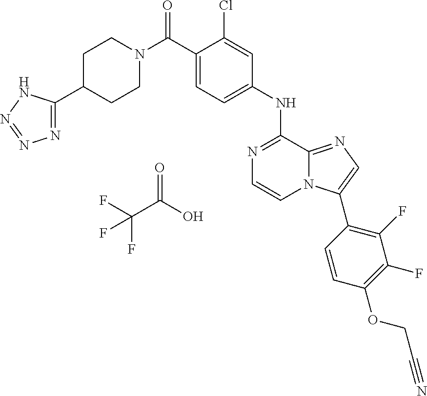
O=C(O)C(F)(F)F.C1(NC2=NC=CN3C2=NC=C3C2=C(F)C(F)=C(OCC#N)C=C2)=CC=C(C(N2CCC(C3=NN=NN3)CC2)=O)C(Cl)=C1
